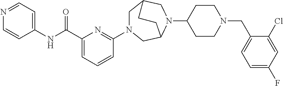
C(C1=CC=CC(N2CC3CN(C4CCN(CC5=CC=C(F)C=C5Cl)CC4)C(C2)CC3)=N1)(NC1=CC=NC=C1)=O
